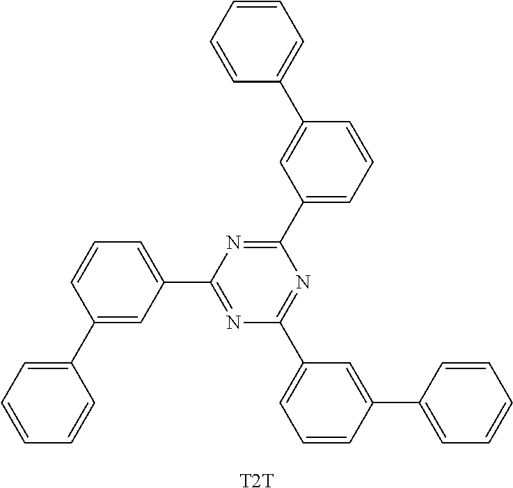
C1=CC=CC(C2=CC(C3=NC(C4=CC=CC(C5=CC=CC=C5)=C4)=NC(C4=CC=CC(C5=CC=CC=C5)=C4)=N3)=CC=C2)=C1.[T2T]
